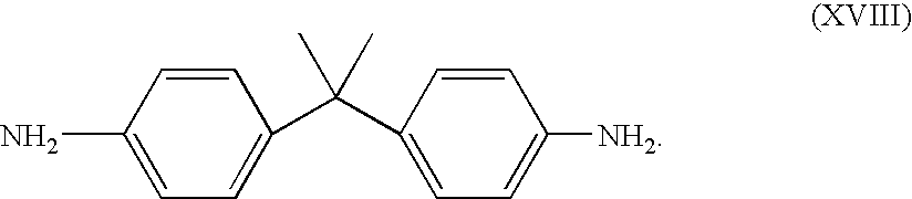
C1=CC(N)=CC=C1C(C1=CC=C([NH2])C=C1)(C)C
